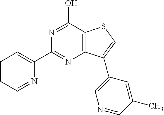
C1(C2=NC3=C(C(O)=N2)SC=C3C2=CN=CC(C)=C2)=CC=CC=N1
